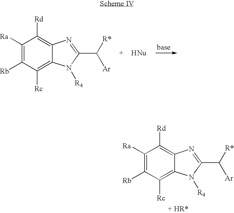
C1([Ra])=C([Rb])C([Rc])=C2C(=C1[Rd])N=C(C([R*])[Ar])N2[R4].C1([Ra])=C([Rb])C([Rc])=C2C(=C1[Rd])N=C(C([R*])[Ar])N2[R4]
